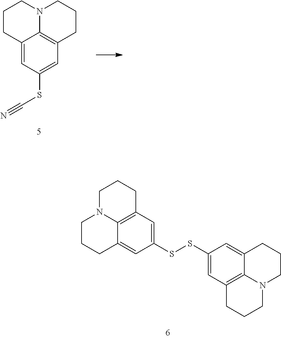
C1CC2=CC(SC#N)=CC3=C2N(C1)CCC3.C1CCC2=CC(SSC3=CC4=C5C(=C3)CCCN5CCC4)=CC3=C2N1CCC3
